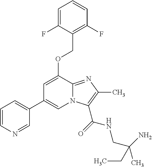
C1=C(OCC2=C(F)C=CC=C2F)C2=NC(C)=C(C(=O)NCC(C)(N)CC)N2C=C1C1=CC=CN=C1
